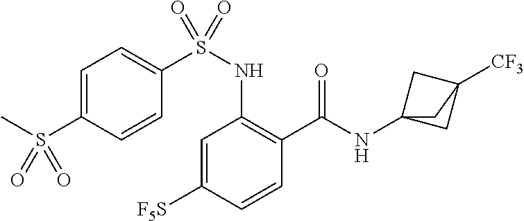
C1=C([F5S])C=CC(C(=O)NC23CC([CF3])(C2)C3)=C1NS(C1=CC=C(S(C)(=O)=O)C=C1)(=O)=O
